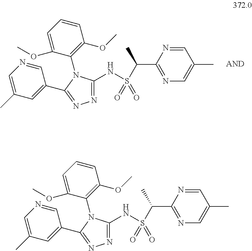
N1=C(NS(C(C2=NC=C(C)C=N2)C)(=O)=O)N(C2=C(OC)C=CC=C2OC)C(C2=CC(C)=CN=C2)=N1.N1=C(NS(C(C2=NC=C(C)C=N2)C)(=O)=O)N(C2=C(OC)C=CC=C2OC)C(C2=CC(C)=CN=C2)=N1
